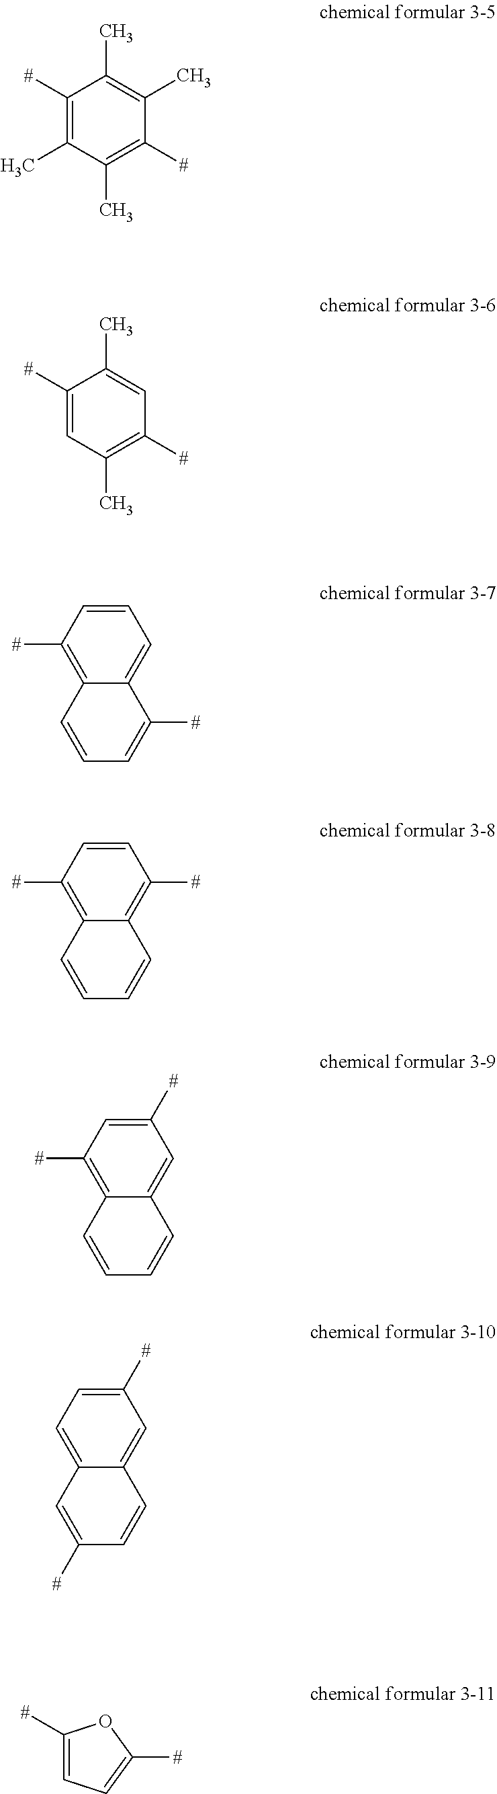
C1([#])=C(C)C(C)=C([#])C(C)=C1C.C1([#])=CC(C)=C([#])C=C1C.C1([#])=C2C(=CC=C1)C([#])=CC=C2.C1([#])=C2C(=C([#])C=C1)C=CC=C2.C1([#])=C2C(=CC([#])=C1)C=CC=C2.C1=C2C(=CC([#])=C1)C=CC([#])=C2.C1([#])=CC=C([#])O1
